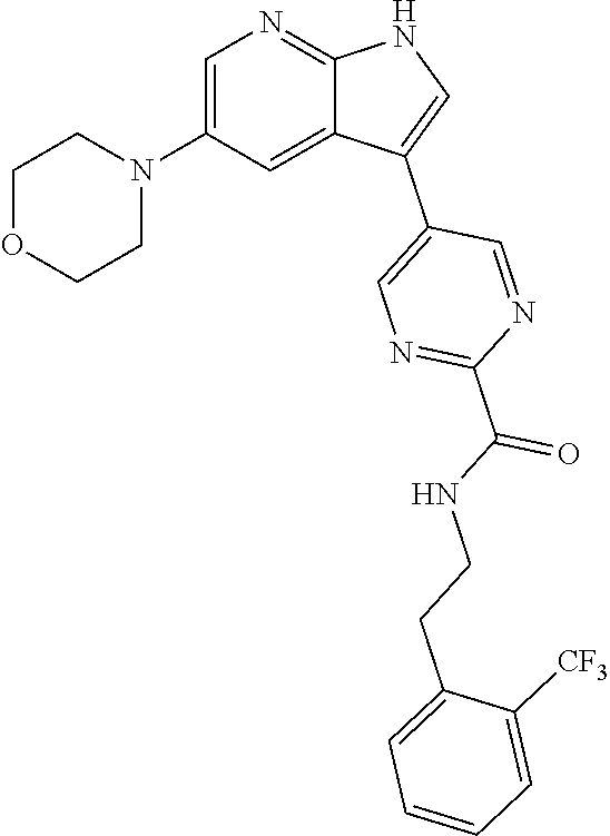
C1=C(N2CCOCC2)C=C2C(=N1)NC=C2C1=CN=C(C(NCCC2=CC=CC=C2[CF3])=O)N=C1
